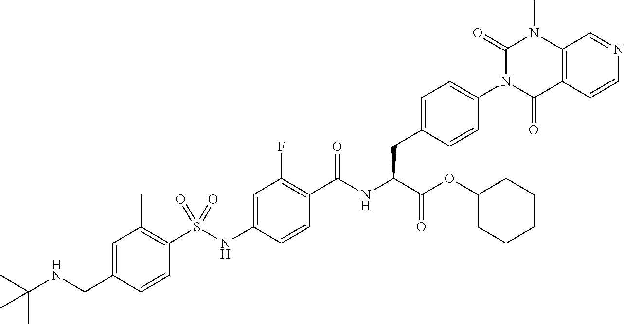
C1=CC(CNC(C)(C)C)=CC(C)=C1S(NC1=CC(F)=C(C(NC(C(=O)OC2CCCCC2)CC2=CC=C(N3C(=O)C4=C(N(C)C3=O)C=NC=C4)C=C2)=O)C=C1)(=O)=O
